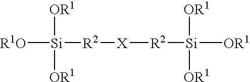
[R1O][Si]([OR1])([OR1])[R2][X][R2][Si]([OR1])([OR1])[OR1]
